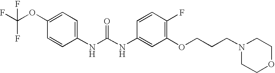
C1(OC(F)(F)F)=CC=C(NC(NC2=CC(OCCCN3CCOCC3)=C(F)C=C2)=O)C=C1
